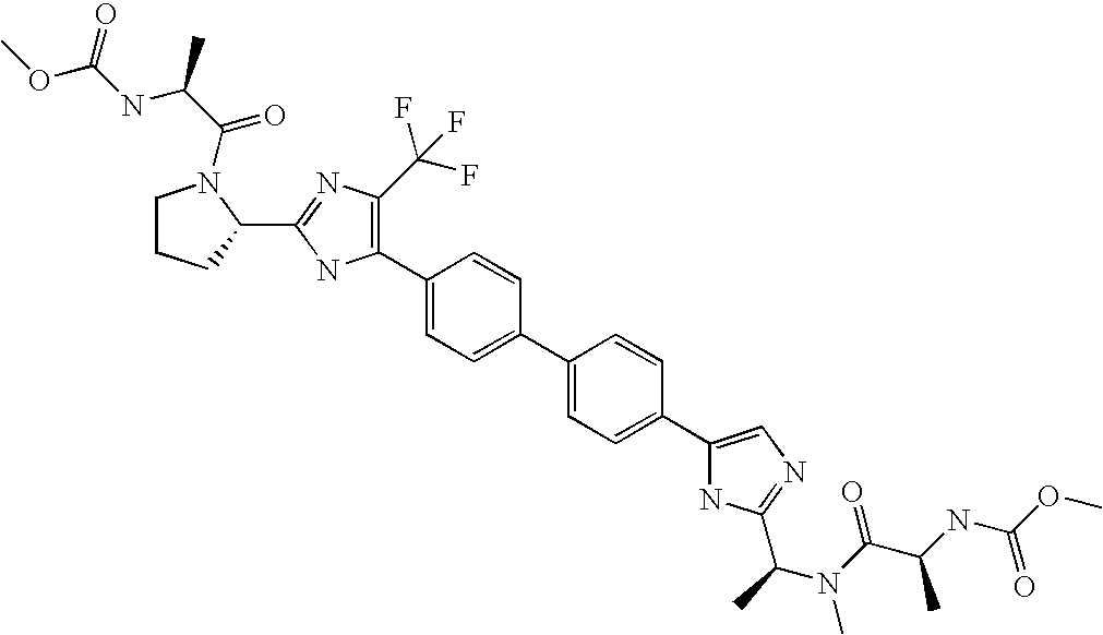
C1(C2=C(C(F)(F)F)N=C(C3N(C(C(C)NC(OC)=O)=O)CCC3)N2)=CC=C(C2=CC=C(C3=CN=C(C(C)N(C(C(NC(OC)=O)C)=O)C)N3)C=C2)C=C1
